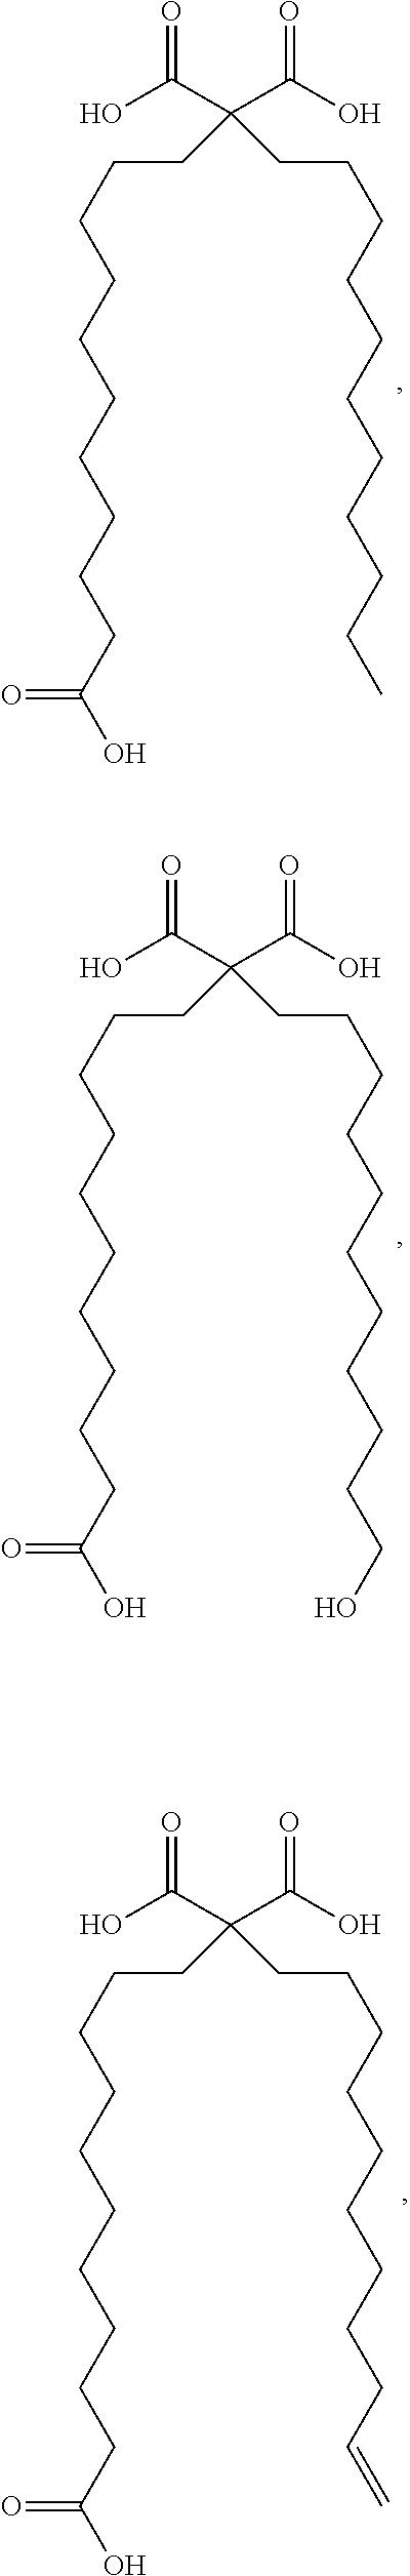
OC(=O)C(C(O)=O)(CCCCCCCCCCC)CCCCCCCCCCC(O)=O.OC(=O)C(C(O)=O)(CCCCCCCCCCCO)CCCCCCCCCCC(O)=O.OC(=O)C(C(O)=O)(CCCCCCCCCC=C)CCCCCCCCCCC(O)=O
